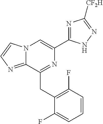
N12C(=NC=C1)C(CC1=C(F)C=CC=C1F)=NC(C1=NC([CF2H])=NN1)=C2
